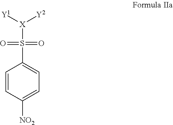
C1=CC([NO2])=CC=C1S([X]([Y1])[Y2])(=O)=O
